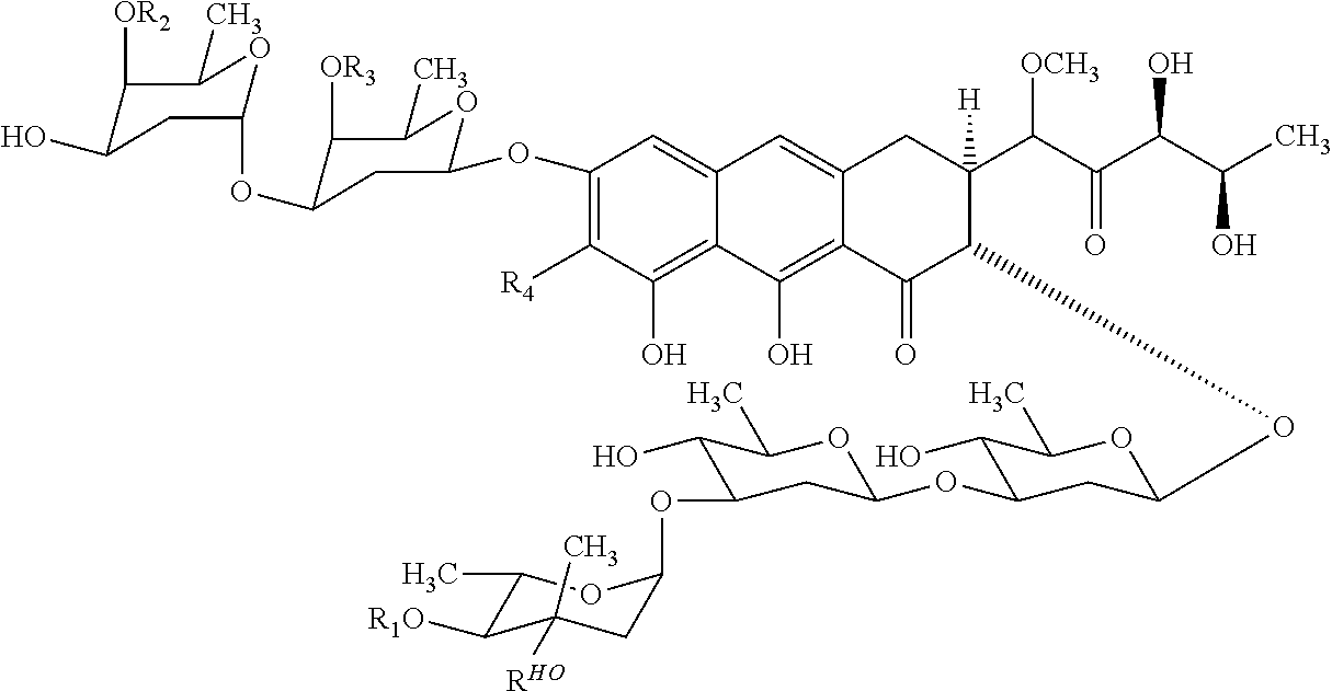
C1(O)=C2C(=CC(OC3CC(OC4CC(O)C([OR2])C(C)O4)C([OR3])C(C)O3)=C1[R4])C=C1C(=C2O)C(=O)C(OC2CC(OC3CC(OC4CC(C)([RHO])C([R1O])C(C)O4)C(O)C(C)O3)C(O)C(C)O2)C(C(C(C(C(C)O)O)=O)[OCH3])([H])C1
